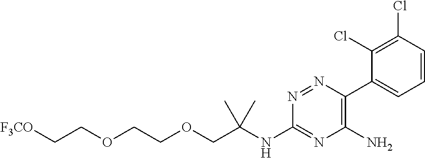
C1(Cl)=C(Cl)C=CC=C1C1=C(N)N=C(NC(COCCOCC[F3CO])(C)C)N=N1
